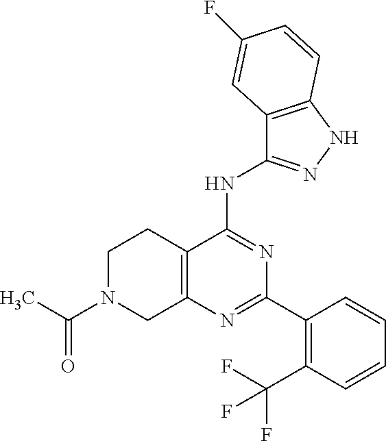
C1N(C(=O)C)CC2=C(C1)C(NC1=NNC3=C1C=C(F)C=C3)=NC(C1=C(C(F)(F)F)C=CC=C1)=N2
